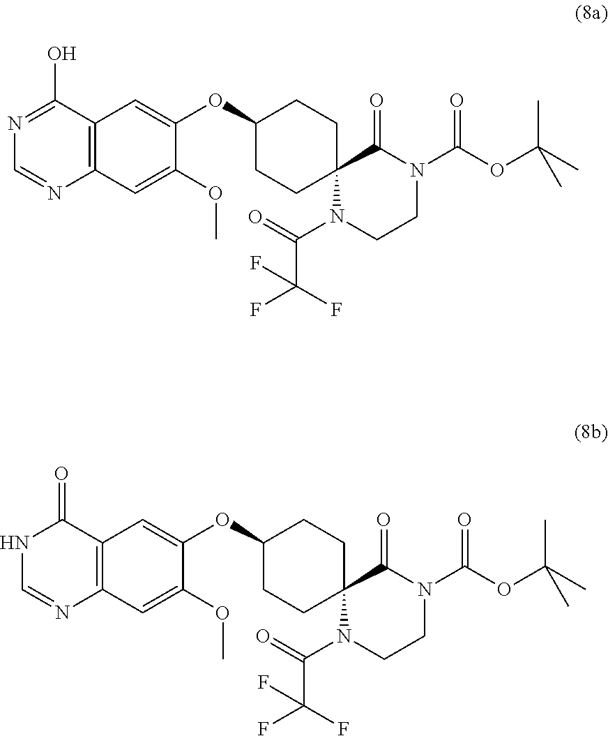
N1=C(O)C2=C(N=C1)C=C(OC)C(OC1CCC3(CC1)N(C(=O)C(F)(F)F)CCN(C(OC(C)(C)C)=O)C3=O)=C2.N1C=NC2=C(C1=O)C=C(OC1CCC3(CC1)N(C(=O)C(F)(F)F)CCN(C(OC(C)(C)C)=O)C3=O)C(OC)=C2
